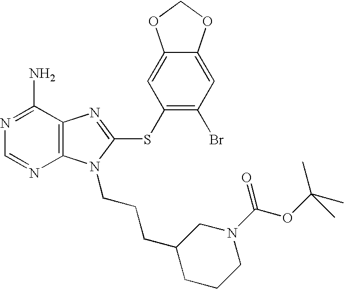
N1=C(N)C2=C(N=C1)N(CCCC1CCCN(C(OC(C)(C)C)=O)C1)C(SC1=C(Br)C=C3C(=C1)OCO3)=N2
